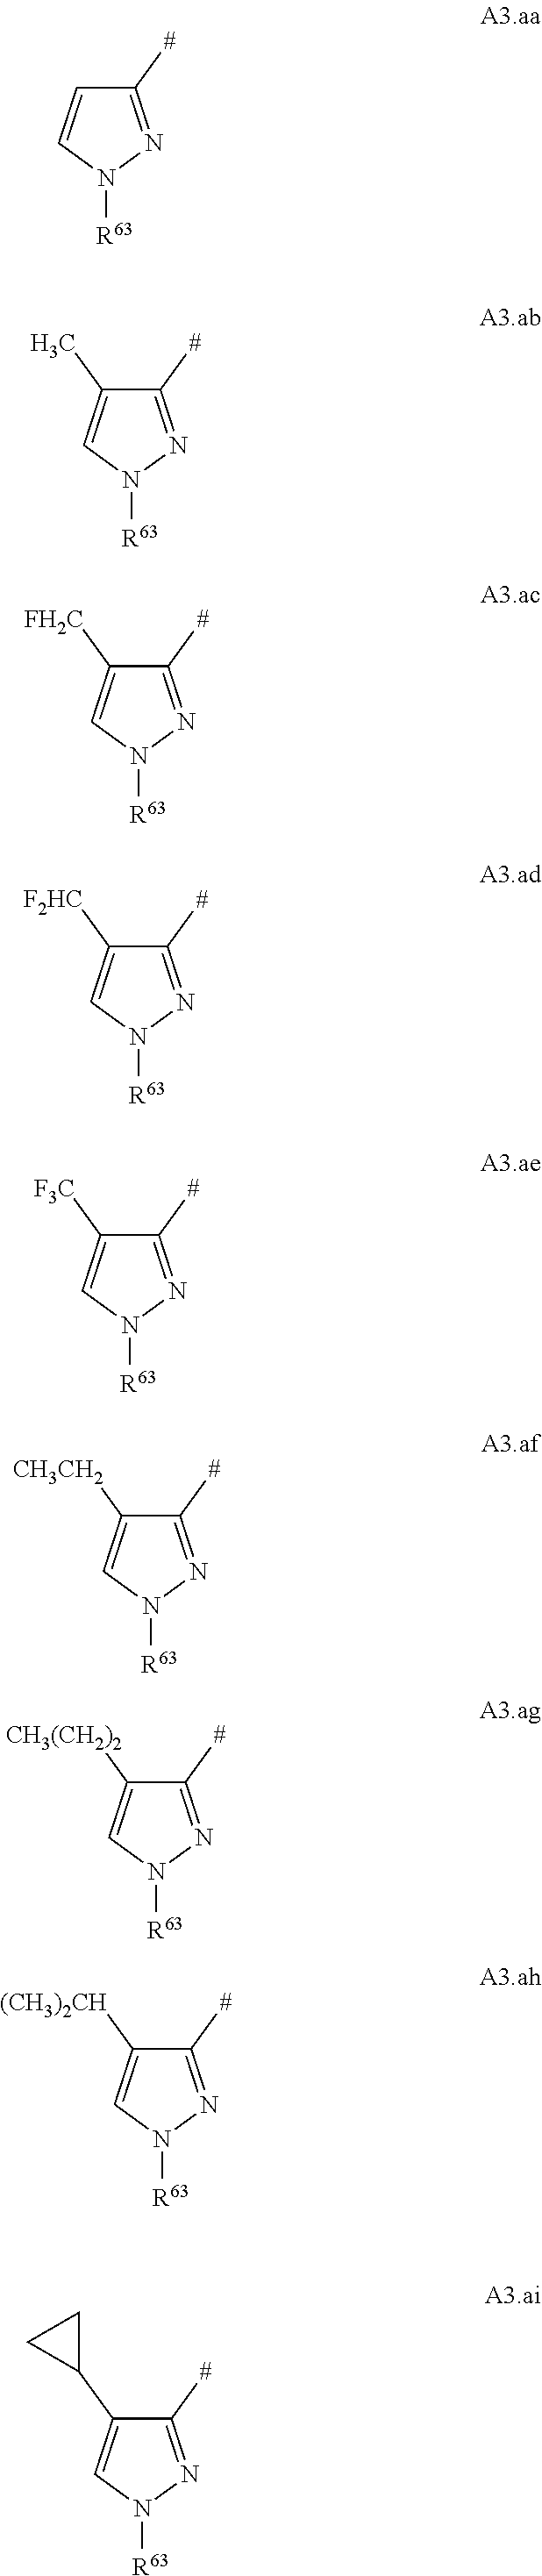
C1([#])=NN([R63])C=C1.C1([#])=NN([R63])C=C1C.C1([#])=NN([R63])C=C1[FH2C].C1([#])=NN([R63])C=C1[F2HC].C1([#])=NN([R63])C=C1[F3C].C1([#])=NN([R63])C=C1[CH3CH2].C1([#])=NN([R63])C=C1[CH3(CH2)2].C1([#])=NN([R63])C=C1[(CH3)2CH].C1([#])=NN([R63])C=C1C1CC1
